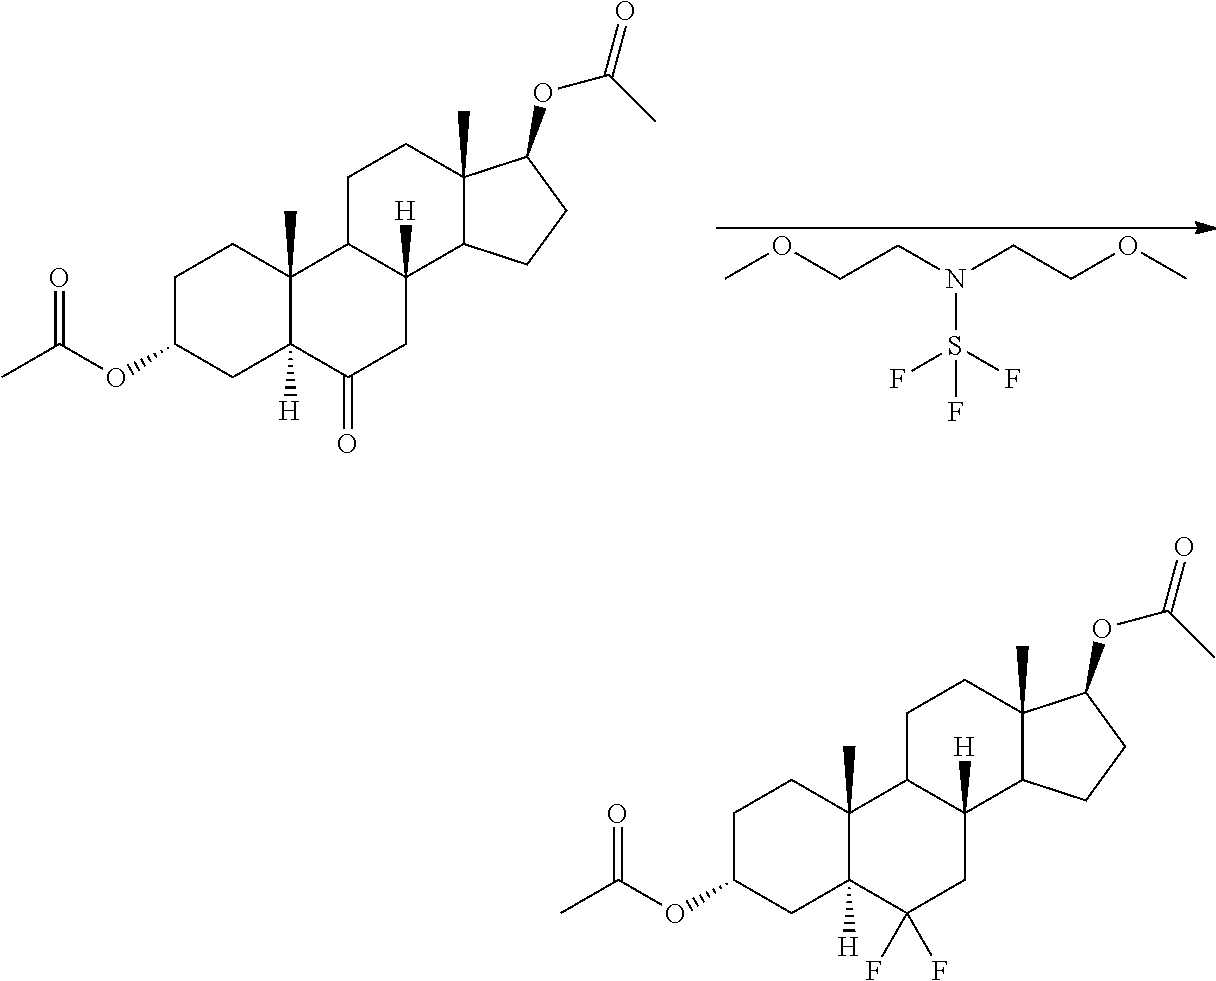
COCCN(CCOC)S(F)(F)F.C1C(OC(C)=O)CC2([H])C(C)(C1)C1C([H])(CC2=O)C2C(C)(CC1)C(OC(C)=O)CC2.C1C(OC(C)=O)CC2([H])C(C)(C1)C1C([H])(CC2(F)F)C2C(C)(CC1)C(OC(C)=O)CC2
